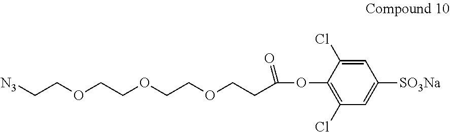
O(C1=C(Cl)C=C([SO3Na])C=C1Cl)C(CCOCCOCCOCC[N3])=O
